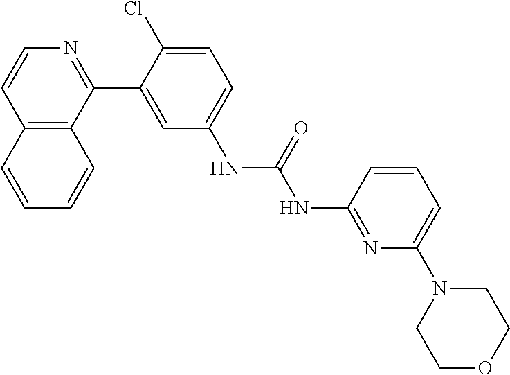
C12=C(C(C3=CC(NC(NC4=NC(N5CCOCC5)=CC=C4)=O)=CC=C3Cl)=NC=C1)C=CC=C2
